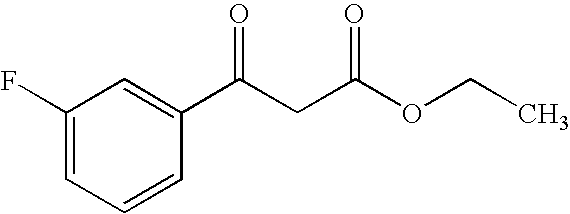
C1(F)=CC=CC(C(CC(OCC)=O)=O)=C1
